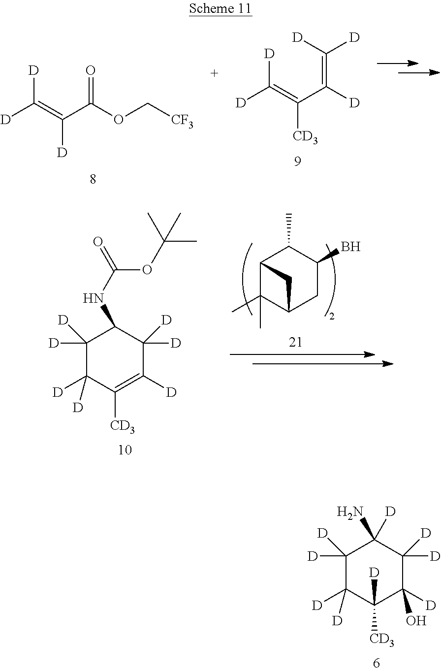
C12C(C)(C)C(CC(B)C1C)C2.C1([D])([D])C([D])([D])C([CD3])=C([D])C([D])([D])C1NC(OC(C)(C)C)=O.C1([D])([D])C([D])([D])C([CD3])([D])C([D])(O)C([D])([D])C1(N)[D].C(=C(C(OC[CF3])=O)[D])([D])[D].[D]C(=C(C(=C([D])[D])[D])[CD3])[D]
